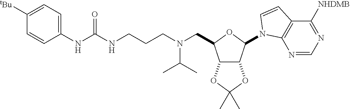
C12C(C(N3C4=C(C([NHDMB])=NC=N4)C=C3)OC1CN(CCCNC(NC1=CC=C([tBu])C=C1)=O)C(C)C)OC(C)(C)O2
